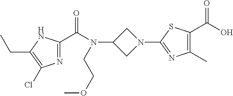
C1(N2CC(N(C(=O)C3=NC(Cl)=C(CC)N3)CCOC)C2)=NC(C)=C(C(=O)O)S1
